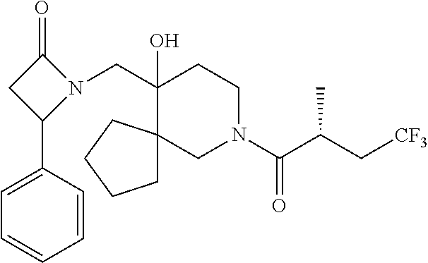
C(C1(O)CCN(C(C(C[CF3])C)=O)CC12CCCC2)N1C(=O)CC1C1=CC=CC=C1
